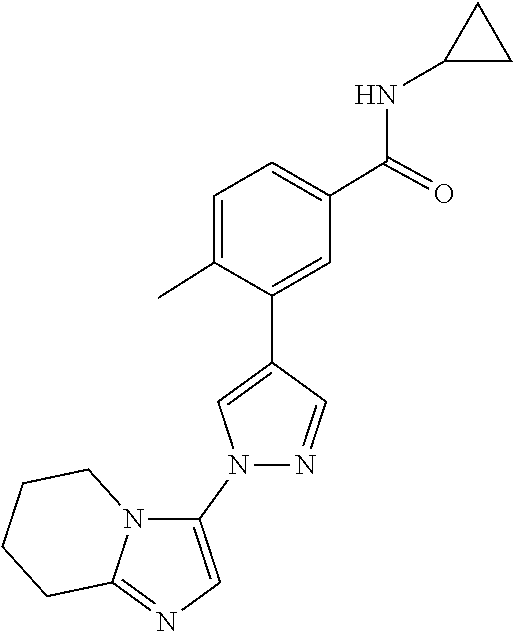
N1=CC(C2=CC(C(NC3CC3)=O)=CC=C2C)=CN1C1=CN=C2N1CCCC2
